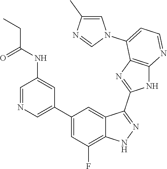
C1=NC=C(C2=CC(F)=C3C(=C2)C(C2=NC4=C(N2)N=CC=C4N2C=C(C)N=C2)=NN3)C=C1NC(=O)CC
